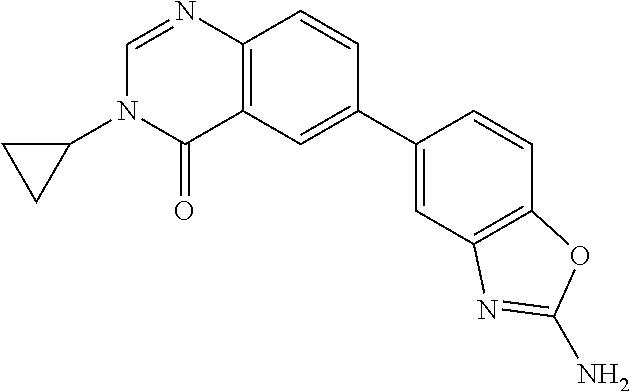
C1(C2=CC3=C(C=C2)N=CN(C2CC2)C3=O)=CC2=C(C=C1)OC(N)=N2
